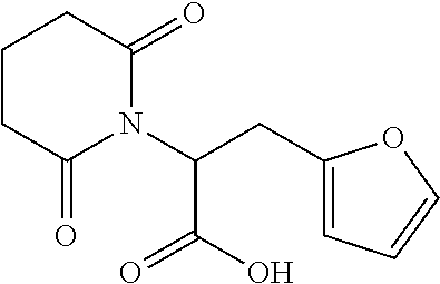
C1CC(=O)N(C(CC2=CC=CO2)C(O)=O)C(=O)C1
